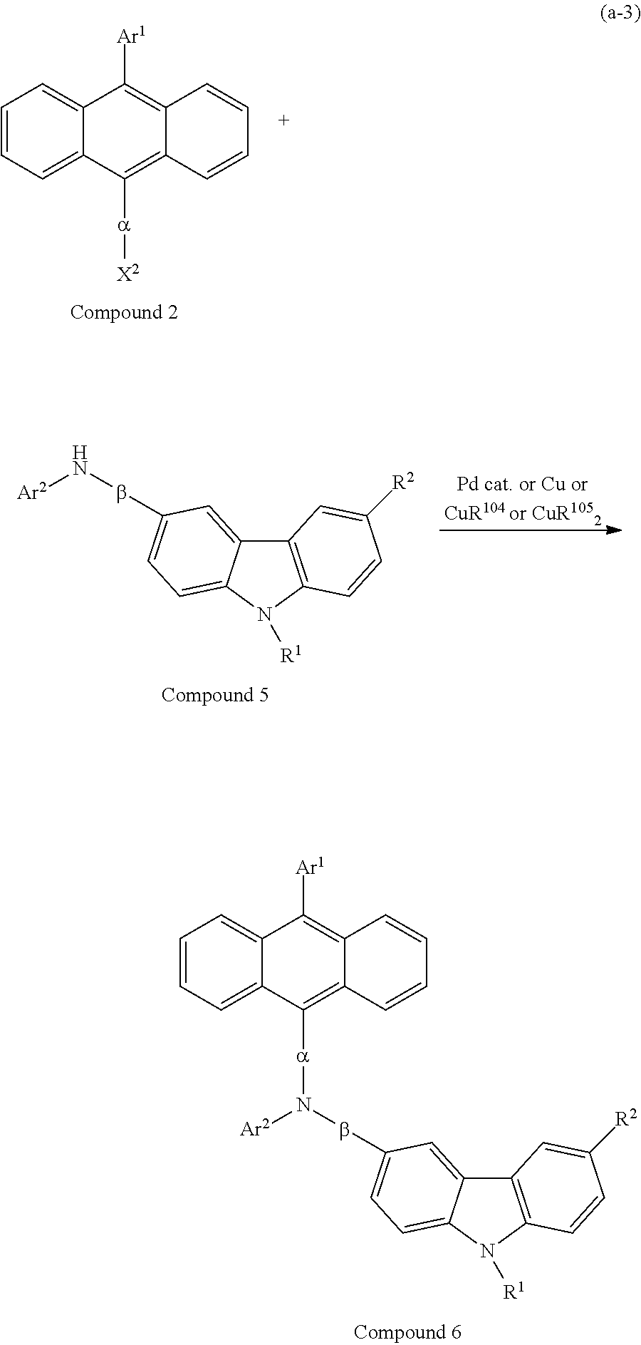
C1=CC=C2C(=C1)C([Ar1])=C1C(=C2[a][X2])C=CC=C1.[Ar2]NbC1=CC=C2C(=C1)C1=C(N2[R1])C=CC([R2])=C1.C1=CC=C2C(=C1)C([Ar1])=C1C(=C2[a]N([Ar2])bC2=CC=C3C(=C2)C2=C(N3[R1])C=CC([R2])=C2)C=CC=C1
